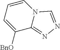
C1=CN2C(=NN=C2)C([BnO])=C1
